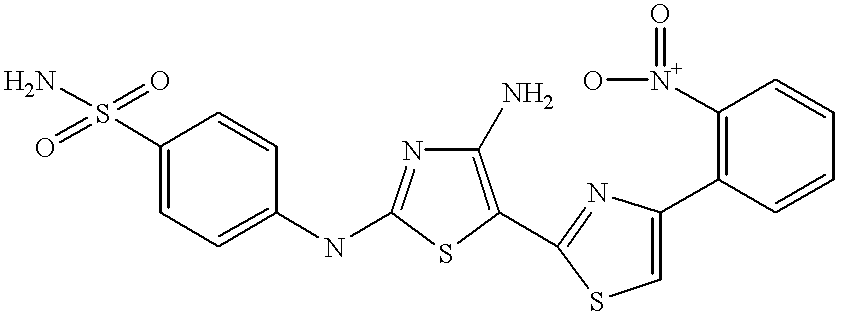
C1(S(=O)(=O)N)=CC=C(NC2=NC(N)=C(C3=NC(C4=C([N+](=O)O)C=CC=C4)=CS3)S2)C=C1
